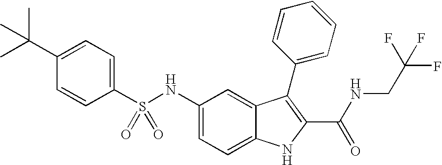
C1(C(C)(C)C)=CC=C(S(NC2=CC=C3C(=C2)C(C2=CC=CC=C2)=C(C(NCC(F)(F)F)=O)N3)(=O)=O)C=C1
